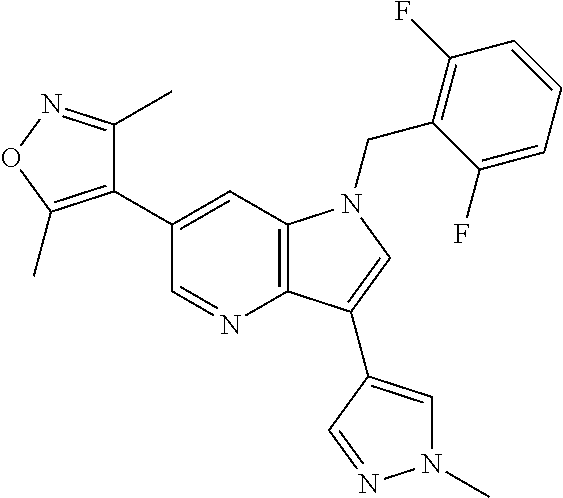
C1(C2=CC3=C(N=C2)C(C2=CN(C)N=C2)=CN3CC2=C(F)C=CC=C2F)=C(C)ON=C1C
